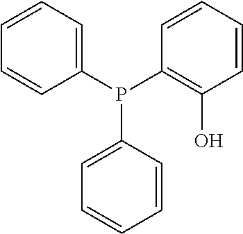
C1=CC=C(P(C2=C(O)C=CC=C2)C2=CC=CC=C2)C=C1
